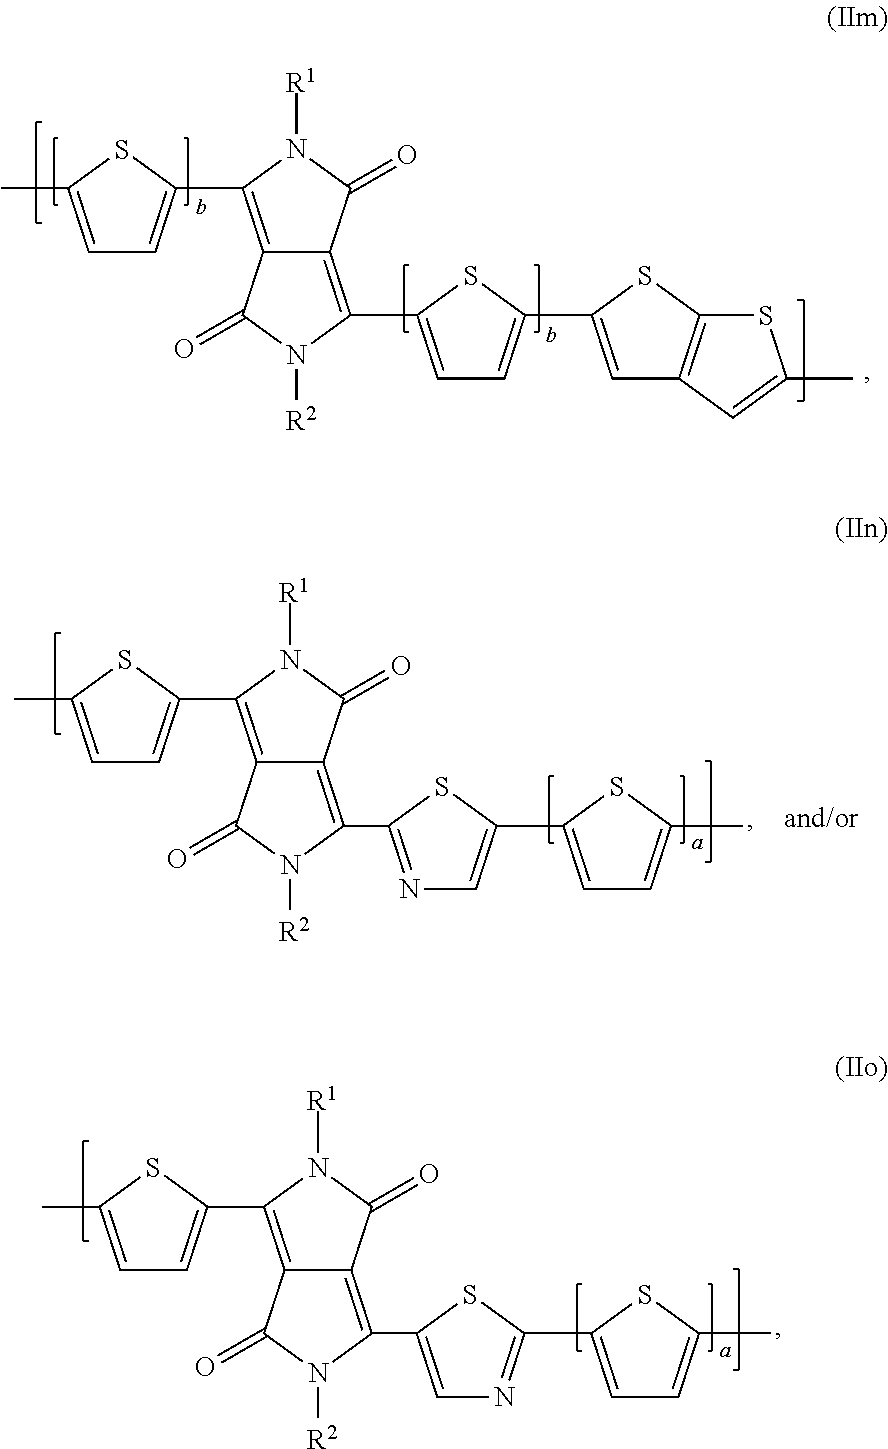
C1=C(C)SC(C2=C3C(=C(C4=CC=C(C5=CC6=C(S5)SC(C)=C6)S4)N([R2])C3=O)C(=O)N2[R1])=C1.C1=C(C)SC(C2=C3C(=C(C4=NC=C(C5=CC=C(C)S5)S4)N([R2])C3=O)C(=O)N2[R1])=C1.C1=C(C)SC(C2=C3C(=C(C4=CN=C(C5=CC=C(C)S5)S4)N([R2])C3=O)C(=O)N2[R1])=C1
